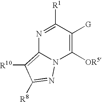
N1=C([R1])C([G])=C([OR5])N2C1=C([R10])C([R8])=N2
